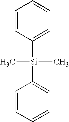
C1=CC([Si](C)(C)C2=CC=CC=C2)=CC=C1
